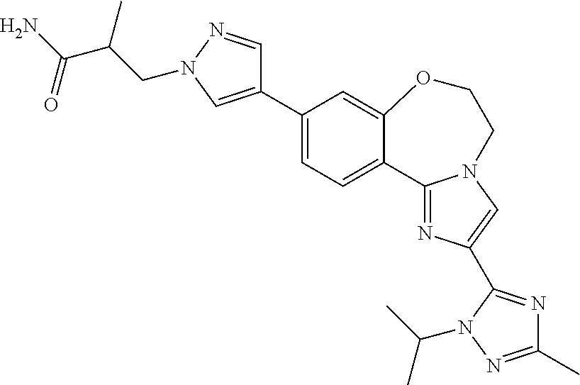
C1(C2=CN(CC(C)C(=O)N)N=C2)=CC=C2C(=C1)OCCN1C2=NC(C2=NC(C)=NN2C(C)C)=C1
